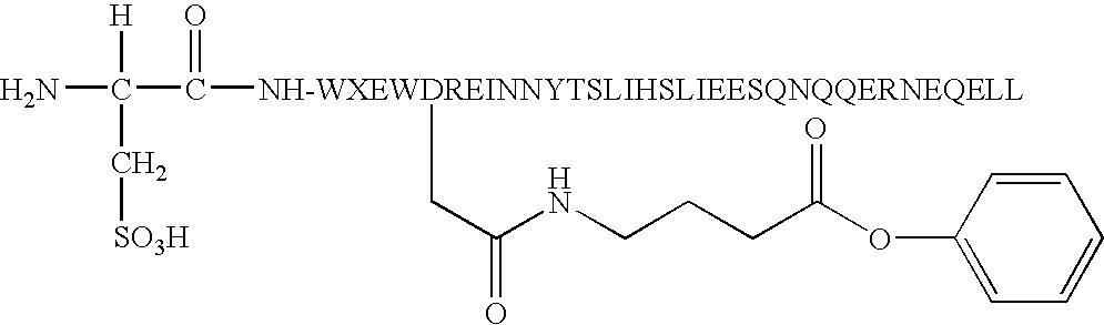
NC(C([NH-WXEWDREINNYTSLIHSLIEESQNQQERNEQELL]CC(=O)NCCCC(OC1=CC=CC=C1)=O)=O)([H])C[SO3H]
